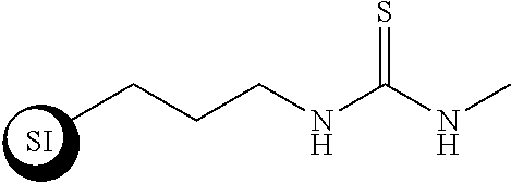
CCCCNC(NC)=S.[SI]
